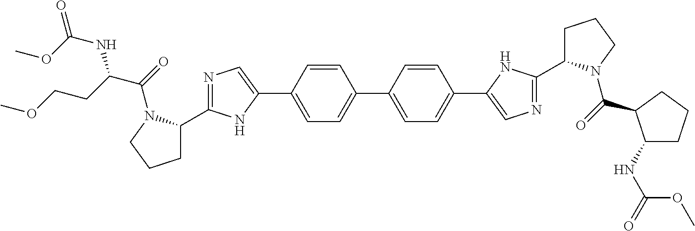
C1=C(C2=CN=C(C3CCCN3C(=O)C(CCOC)NC(=O)OC)N2)C=CC(C2=CC=C(C3=CN=C(C4CCCN4C(=O)C4C(NC(=O)OC)CCC4)N3)C=C2)=C1
